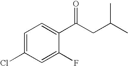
C1=C(Cl)C=C(F)C(C(CC(C)C)=O)=C1
